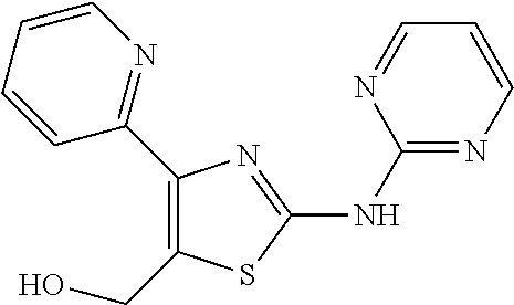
C1(NC2=NC(C3=NC=CC=C3)=C(CO)S2)=NC=CC=N1
